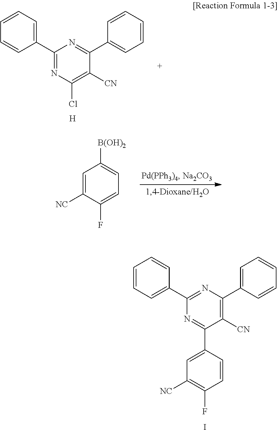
C1=C([NC])C(F)=CC=C1[B(OH)2].C1(C2=CC=CC=C2)=NC(C2=CC=CC=C2)=C([CN])C(C2=CC([NC])=C(F)C=C2)=N1.I.C1(C2=CC=CC=C2)=NC(Cl)=C([CN])C(C2=CC=CC=C2)=N1.[H]
